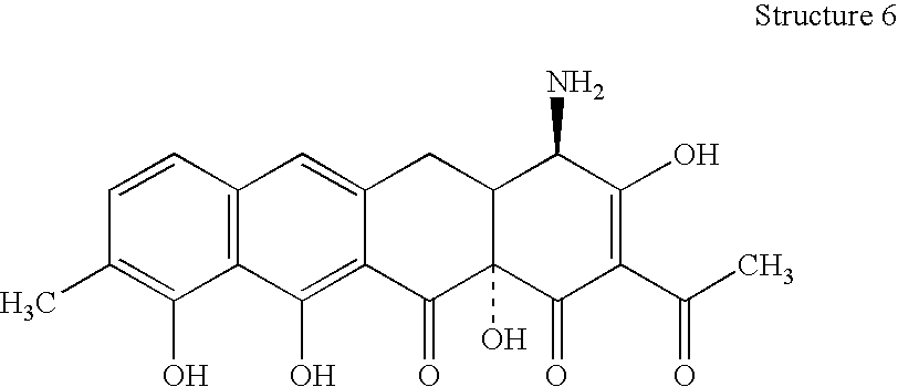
C1=CC2=C(C(O)=C1C)C(O)=C1C(=C2)CC2C(O)(C1=O)C(=O)C(C(C)=O)=C(O)C2N
